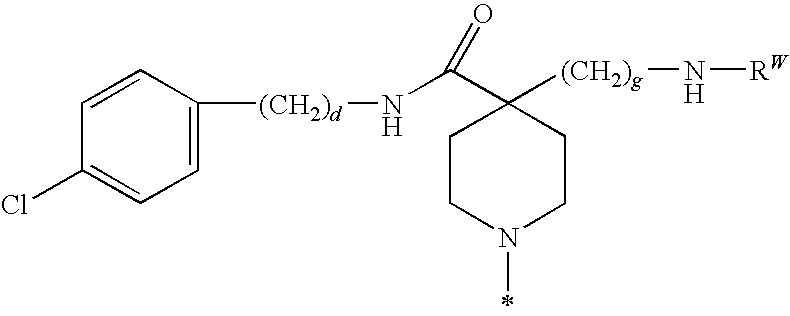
C1=C([(CH2)d]NC(C2([(CH2)g]N[RW])CCN(C)CC2)=O)C=CC(Cl)=C1
